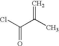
ClC(C(C)=C)=O
